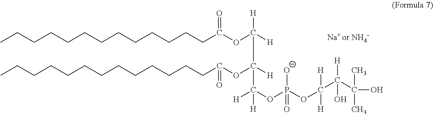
CCCCCCCCCCCCCC(OC([H])([H])C(OC(CCCCCCCCCCCCC)=O)([H])C(OP(OC([H])([H])C([H])(O)C(C)(C)O)([O-])=O)([H])[H])=O
